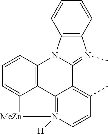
C12=C3C=CC=C1[MeZn]N1([H])=C2C(=C(C)C=C1)C1=N(C)C2=C(C=CC=C2)N31
